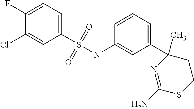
C1=C(S(NC2=CC(C3(C)N=C(N)SCC3)=CC=C2)(=O)=O)C=C(Cl)C(F)=C1
